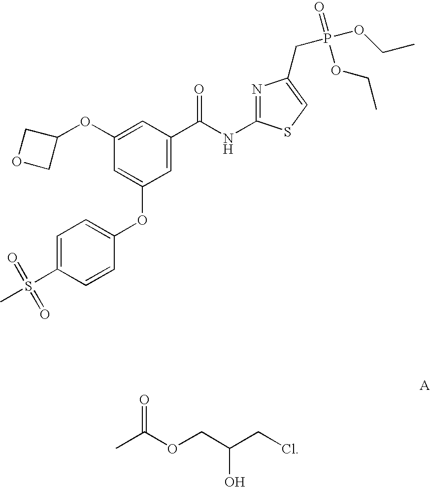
CC(OCC(CCl)O)=O.C1(OC2COC2)=CC(C(NC2=NC(CP(=O)(OCC)OCC)=CS2)=O)=CC(OC2=CC=C(S(C)(=O)=O)C=C2)=C1
